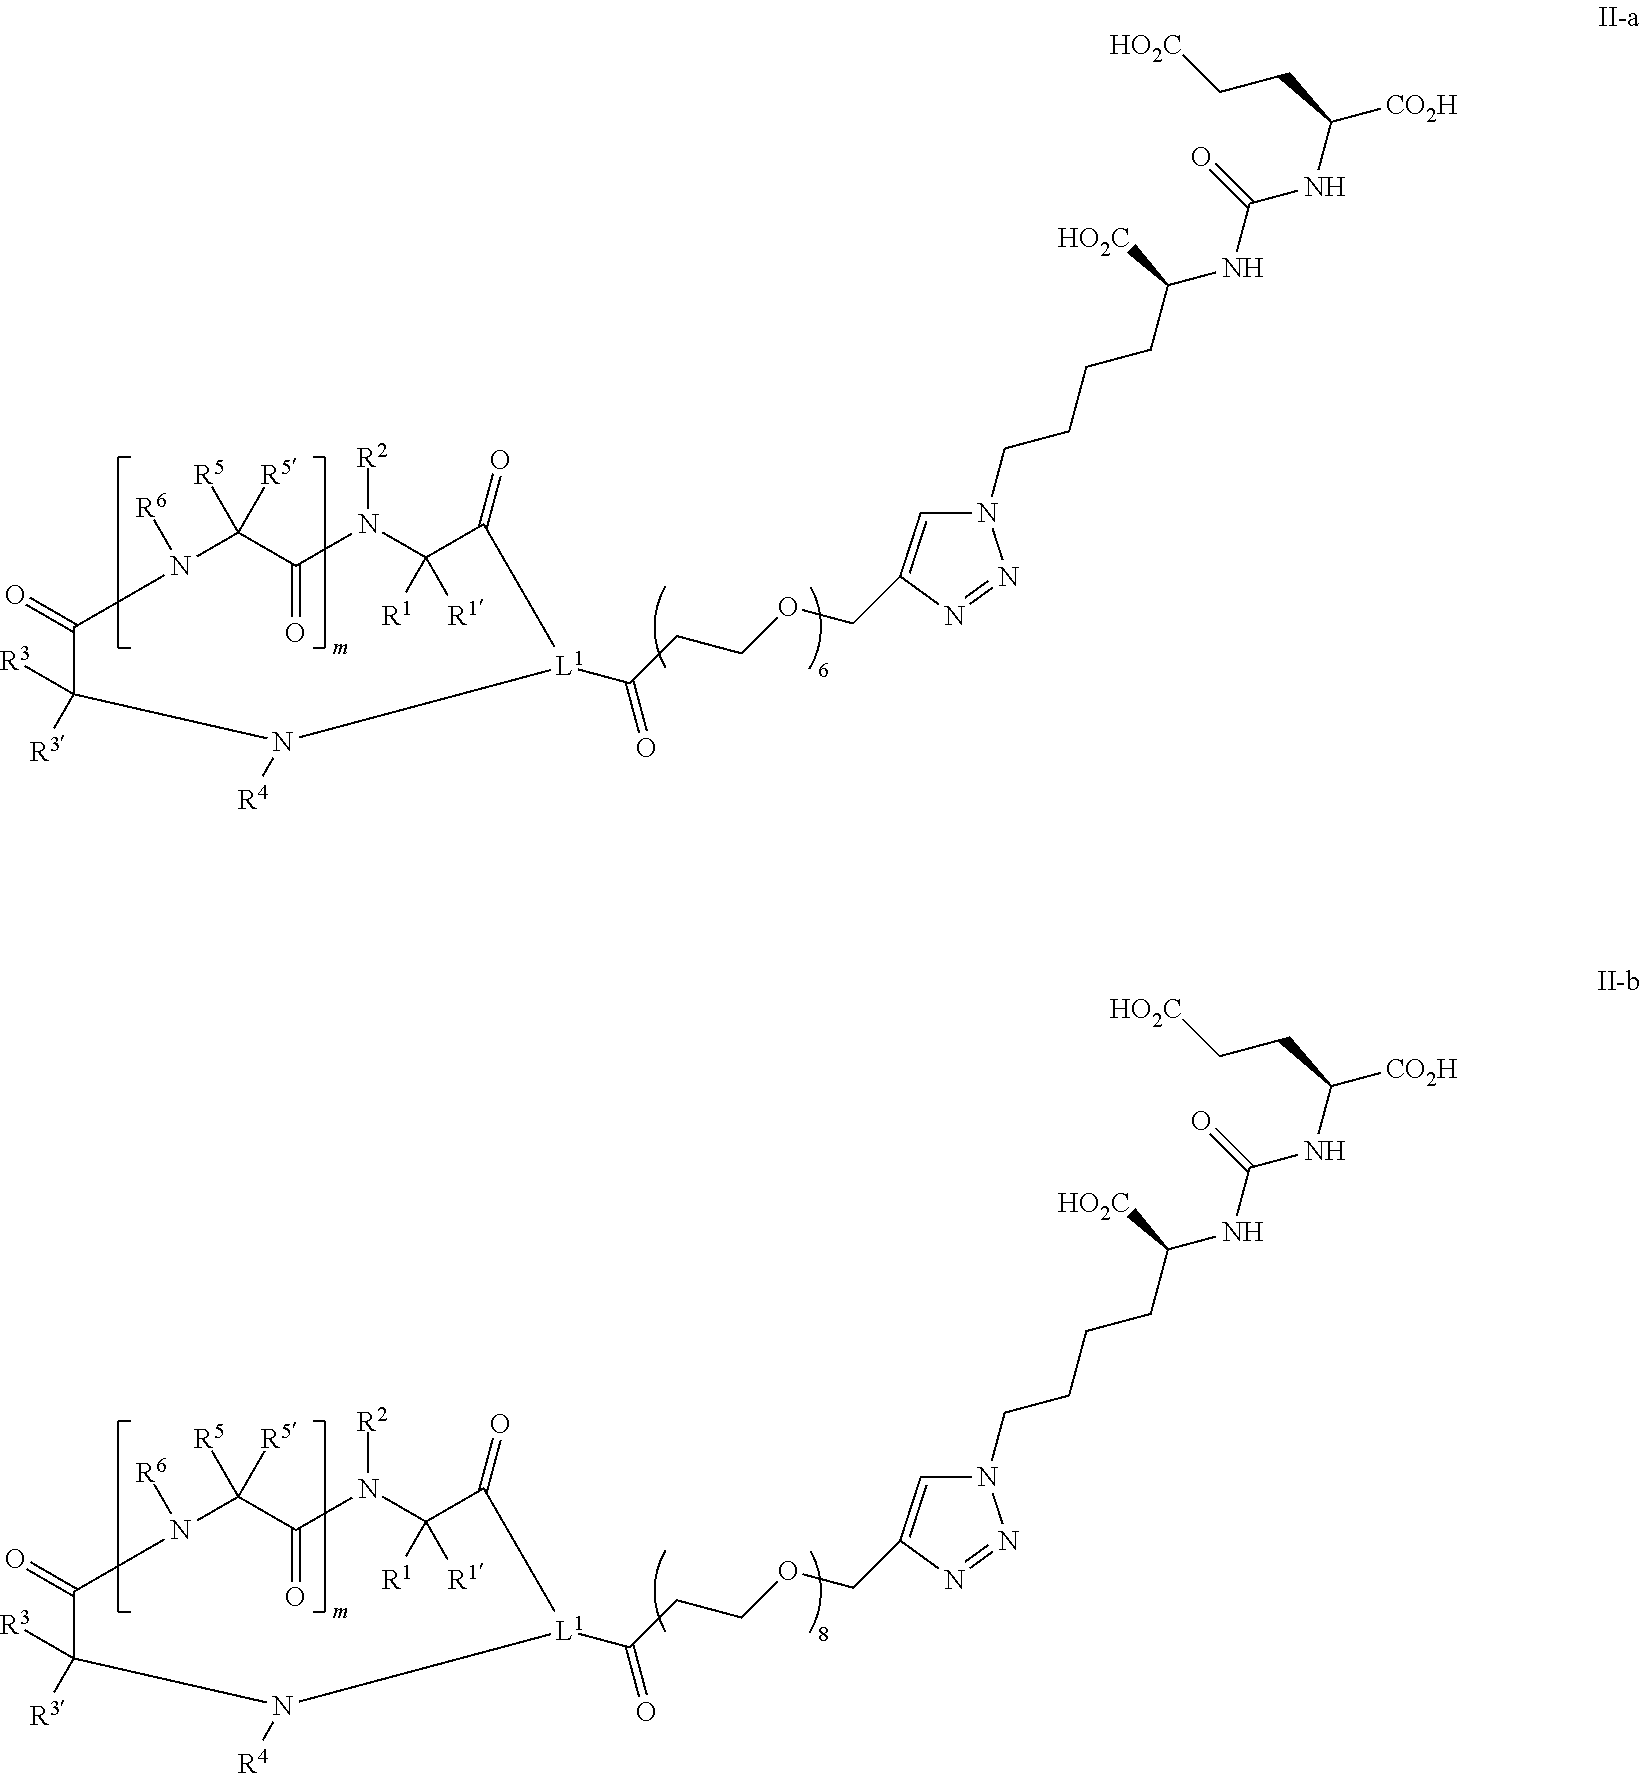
N1(CCCCC(NC(NC([CO2H])CC[HO2C])=O)[HO2C])C=C(COCCC(=O)[L1]2C(=O)C([R1])([R1])N([R2])C(=O)C([R5])([R5])N([R6])C(=O)C([R3])([R3])N2[R4])N=N1.N1(CCCCC(NC(NC([CO2H])CC[HO2C])=O)[HO2C])C=C(COCCC(=O)[L1]2C(=O)C([R1])([R1])N([R2])C(=O)C([R5])([R5])N([R6])C(=O)C([R3])([R3])N2[R4])N=N1
